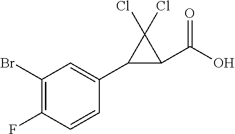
C1(F)=C(Br)C=C(C2C(C(O)=O)C2(Cl)Cl)C=C1
